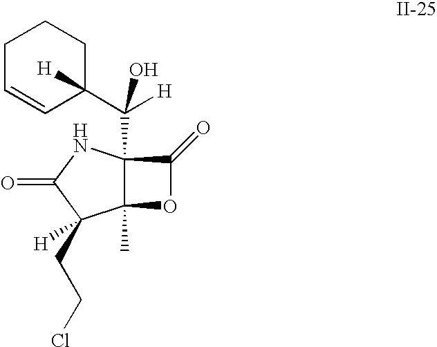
C12(C([H])(O)C3([H])CCCC=C3)C(C)(OC1=O)C(CCCl)([H])C(=O)N2
